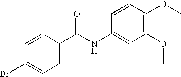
C1=CC(C(NC2=CC(OC)=C(OC)C=C2)=O)=CC=C1Br
